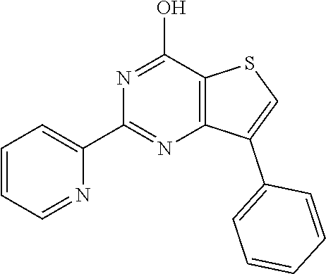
C12=C(C(O)=NC(C3=CC=CC=N3)=N1)SC=C2C1=CC=CC=C1
